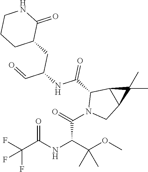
FC(C(NC(C(OC)(C)C)C(=O)N1CC2C(C1C(NC(C=O)CC1C(=O)NCCC1)=O)C2(C)C)=O)(F)F
